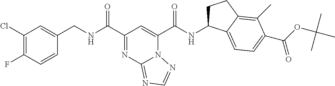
C1(Cl)=C(F)C=CC(CNC(C2=NC3=NC=NN3C(C(NC3CCC4=C(C)C(C(OC(C)(C)C)=O)=CC=C34)=O)=C2)=O)=C1
